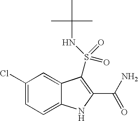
C1(Cl)=CC=C2C(=C1)C(S(NC(C)(C)C)(=O)=O)=C(C(N)=O)N2
